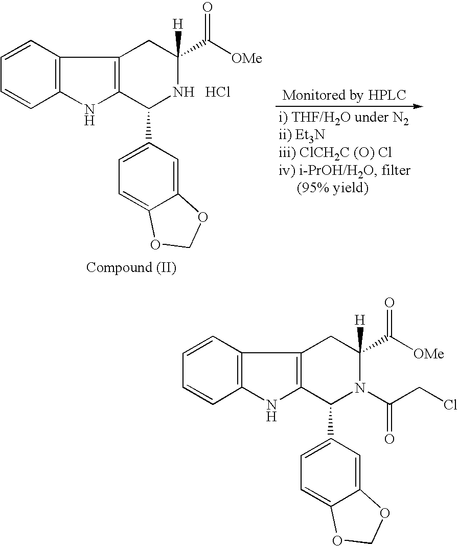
C1=CC=CC2=C1C1=C(N2)C(C2=CC=C3C(=C2)OCO3)[NH   HCl]C([H])(C([OMe])=O)C1.C1=CC=CC2=C1C1=C(N2)C(C2=CC=C3C(=C2)OCO3)N(C(CCl)=O)C([H])(C([OMe])=O)C1
